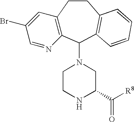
C12=C(C(N3CCNC(C([R8])=O)C3)C3=C(CC1)C=CC=C3)N=CC(Br)=C2
